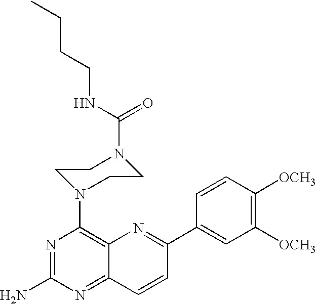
N1=C(N)N=C2C(=C1N1CCN(C(NCCCC)=O)CC1)N=C(C1=CC([OCH3])=C([OCH3])C=C1)C=C2
